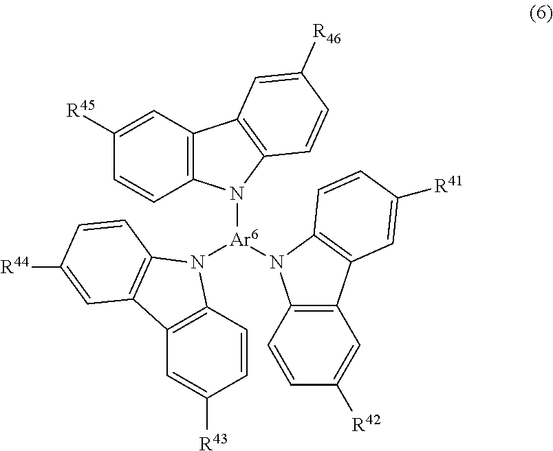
C12=C(C3=C(N1[Ar6](N1C4=C(C=C([R43])C=C4)C4=C1C=CC([R44])=C4)N1C4=C(C=C([R45])C=C4)C4=C1C=CC([R46])=C4)C=CC([R41])=C3)C=C([R42])C=C2
